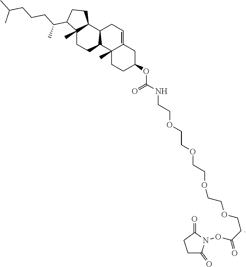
C12(C)CCC3C(C1CCC2C(CCCC(C)C)C)CC=C1C3(C)CCC(OC(NCCOCCOCCOCCOCCC(ON2C(=O)CCC2=O)=O)=O)C1
